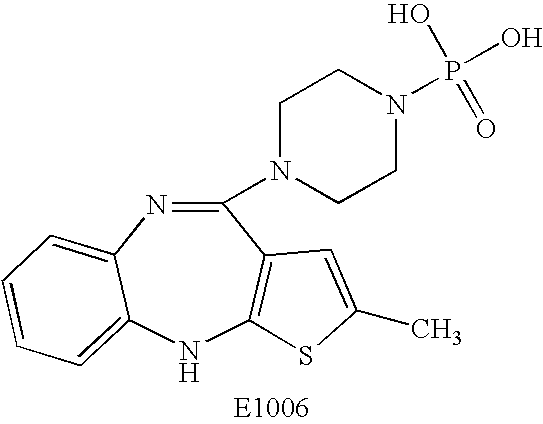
C1(N2CCN(P(O)(O)=O)CC2)=NC2=CC=CC=C2NC2=C1C=C(C)S2
